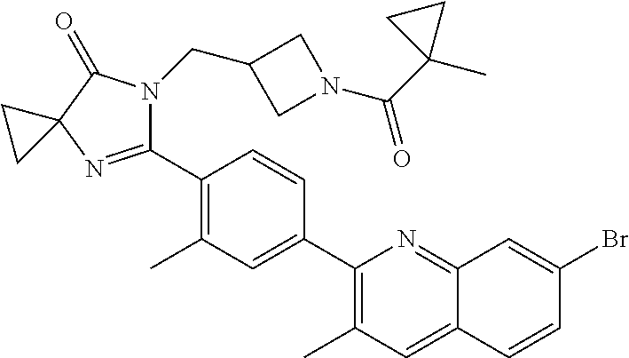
C1(C2=C(C)C=C(C3=C(C)C=C4C(=N3)C=C(Br)C=C4)C=C2)=NC2(C(=O)N1CC1CN(C(C3(C)CC3)=O)C1)CC2
